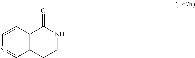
N1=CC2=C(C=C1)C(=O)NCC2
